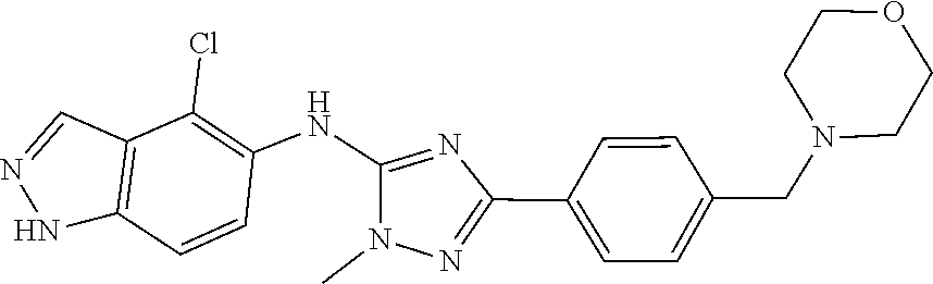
C1=CC(CN2CCOCC2)=CC=C1C1=NN(C)C(NC2=C(Cl)C3=C(NN=C3)C=C2)=N1
